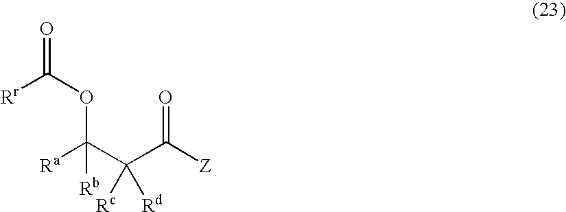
[Ra]C(C(C([Z])=O)([Rc])[Rd])(OC([Rr])=O)[Rb]
